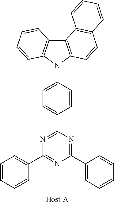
C1=CC=CC(C2=NC(C3=CC=CC=C3)=NC(C3=CC=C(N4C5=C(C6=C4C=CC=C6)C4=C(C=C5)C=CC=C4)C=C3)=N2)=C1
